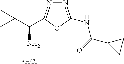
NC(C(C)(C)C)C1=NN=C(NC(=O)C2CC2)O1.Cl
